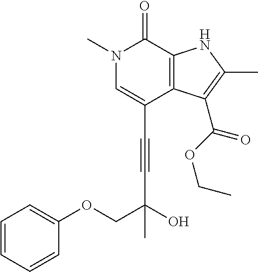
C(C1=CN(C)C(=O)C2=C1C(C(OCC)=O)=C(C)N2)#CC(O)(COC1=CC=CC=C1)C
